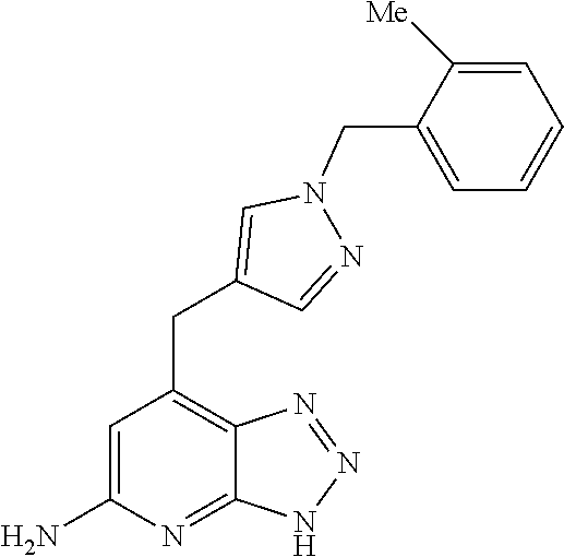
C1=C(N)N=C2C(=C1CC1=CN(CC3=CC=CC=C3[Me])N=C1)N=NN2
